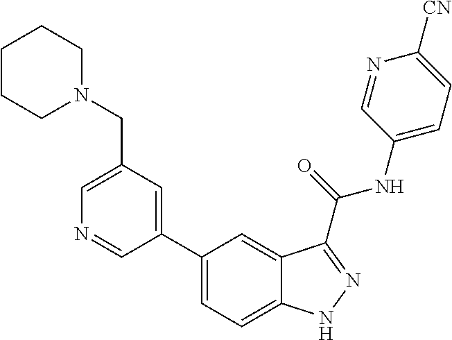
C1(CN2CCCCC2)=CN=CC(C2=CC=C3C(=C2)C(C(NC2=CC=C([CN])N=C2)=O)=NN3)=C1
